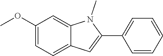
C1(OC)=CC=C2C(=C1)N(C)C(C1=CC=CC=C1)=C2
